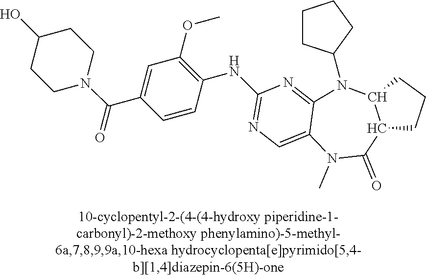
C1CC(N2C3=NC(NC4=C(OC)C=C(C(N5CCC(O)CC5)=O)C=C4)=NC=C3N(C)C(=O)C3C2CCC3)CC1
